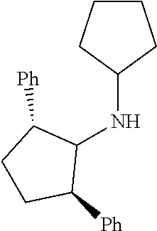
C1CCC(NC2C([Ph])CCC2[Ph])C1
